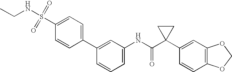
C1(C2=CC(NC(C3(C4=CC5=C(C=C4)OCO5)CC3)=O)=CC=C2)=CC=C(S(=O)(=O)NCC)C=C1
